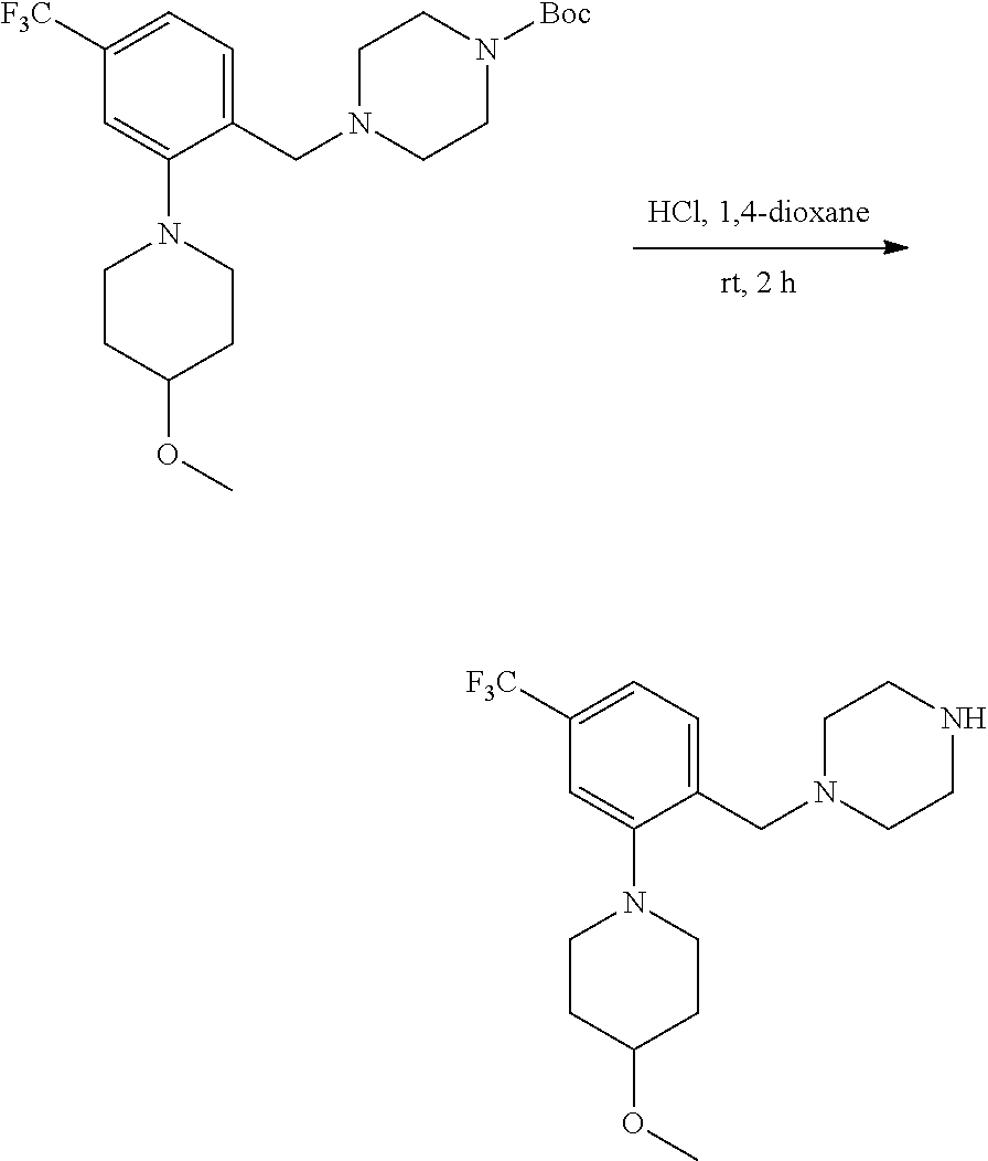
C1N(CC2=CC=C([F3C])C=C2N2CCC(OC)CC2)CCN([Boc])C1.C1N(CC2=CC=C([F3C])C=C2N2CCC(OC)CC2)CCNC1
